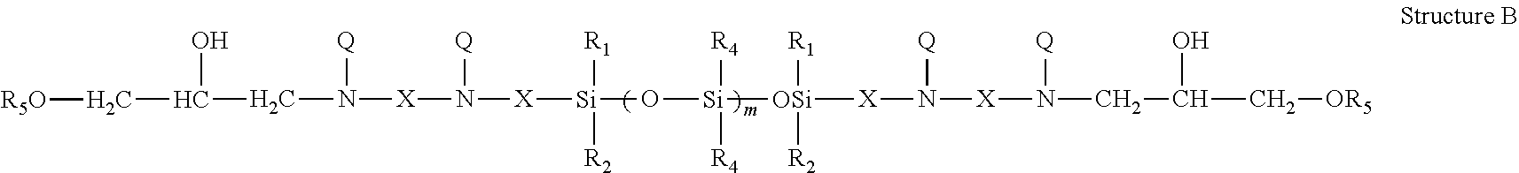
[Q]N([X]N([X][Si](O[Si]([OSi]([X]N([X]N([Q])CC(C[OR5])O)[Q])([R1])[R2])([R4])[R4])([R1])[R2])[Q])CC(C[R5O])O
